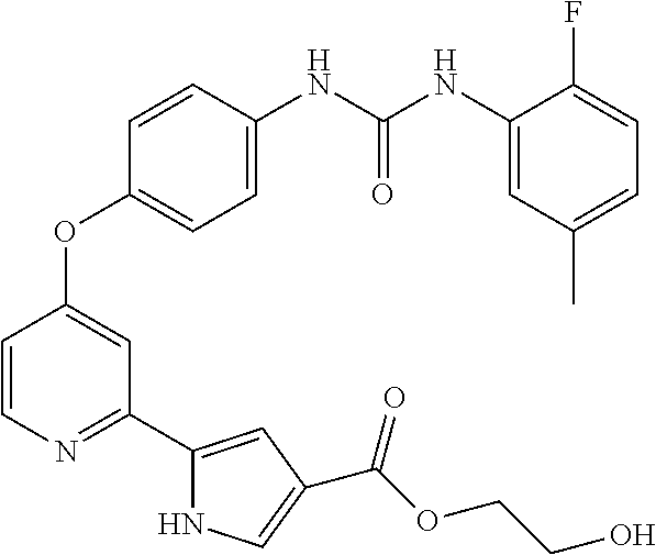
C1=CN=C(C2=CC(C(OCCO)=O)=CN2)C=C1OC1=CC=C(NC(NC2=CC(C)=CC=C2F)=O)C=C1
